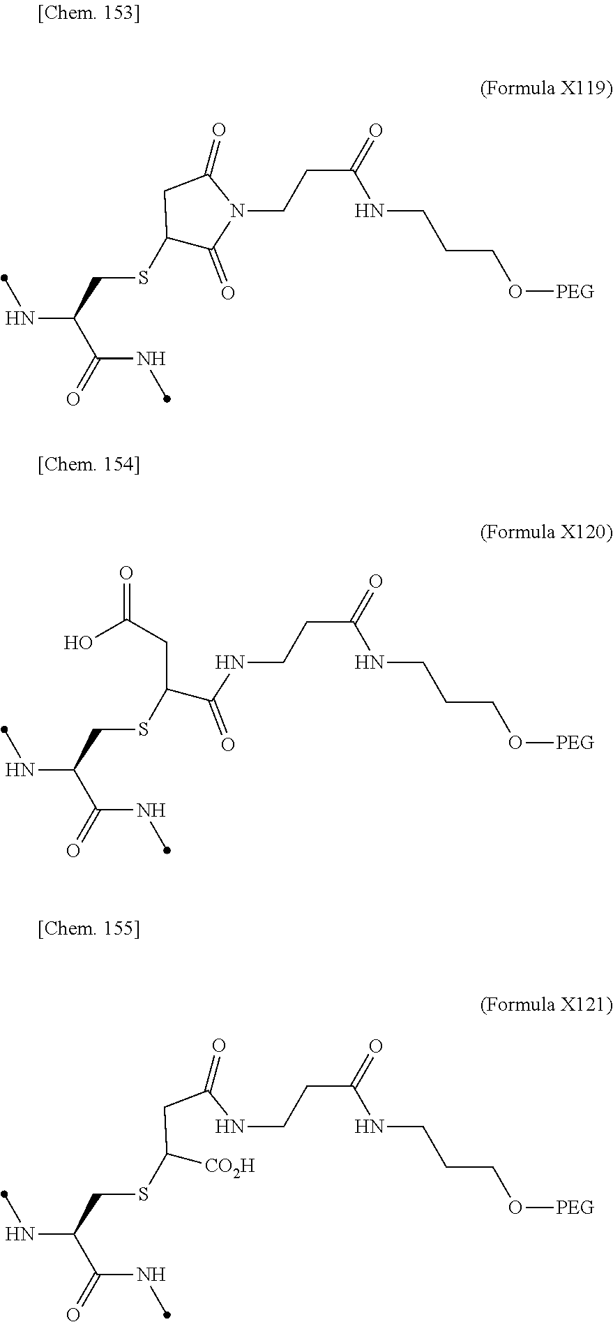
N(C(C(=O)NC)CSC1C(=O)N(CCC(=O)NCCCO[PEG])C(=O)C1)C.N(C(C(=O)NC)CSC(CC(=O)O)C(NCCC(=O)NCCCO[PEG])=O)C.N(C(C(=O)NC)CSC([CO2H])CC(NCCC(=O)NCCCO[PEG])=O)C
